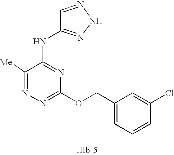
C1([Me])=NN=C(OCC2=CC=CC(Cl)=C2)N=C1NC1=NNN=C1
